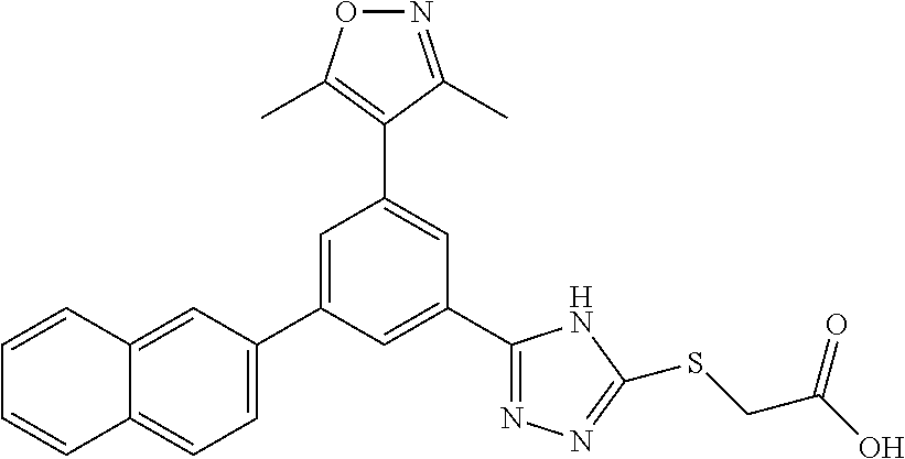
C1(C2=NN=C(SCC(O)=O)N2)=CC(C2=CC=C3C(=C2)C=CC=C3)=CC(C2=C(C)ON=C2C)=C1
